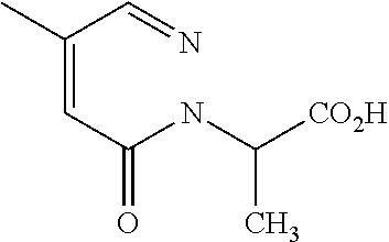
O=C(C=C(C)C=N)NC([CO2H])C
